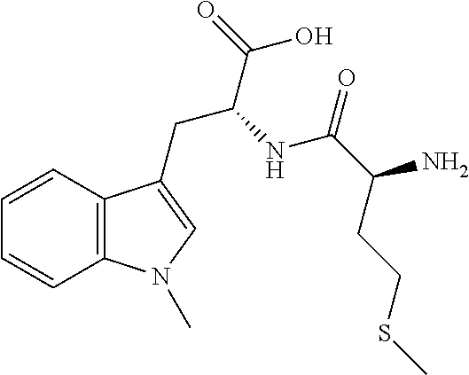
C12=C(C=CC=C1)C(CC(NC(C(CCSC)N)=O)C(O)=O)=CN2C
